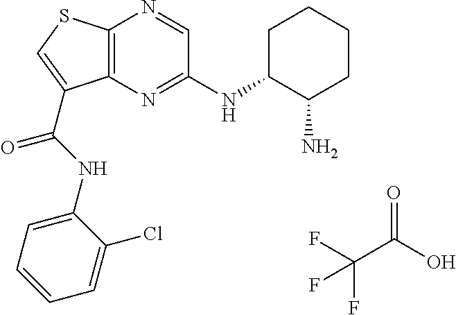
C12=C(N=C(NC3C(N)CCCC3)C=N1)C(C(NC1=CC=CC=C1Cl)=O)=CS2.O=C(O)C(F)(F)F
